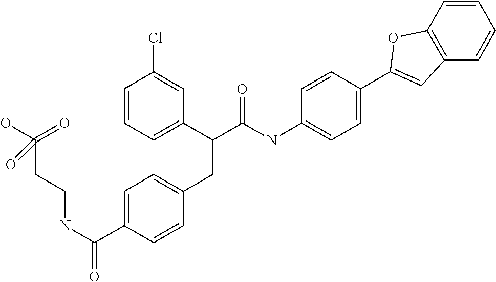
C1=C(C(NCCC(O)(=O)=O)=O)C=CC(CC(C2=CC=CC(Cl)=C2)C(NC2=CC=C(C3=CC4=C(C=CC=C4)O3)C=C2)=O)=C1
